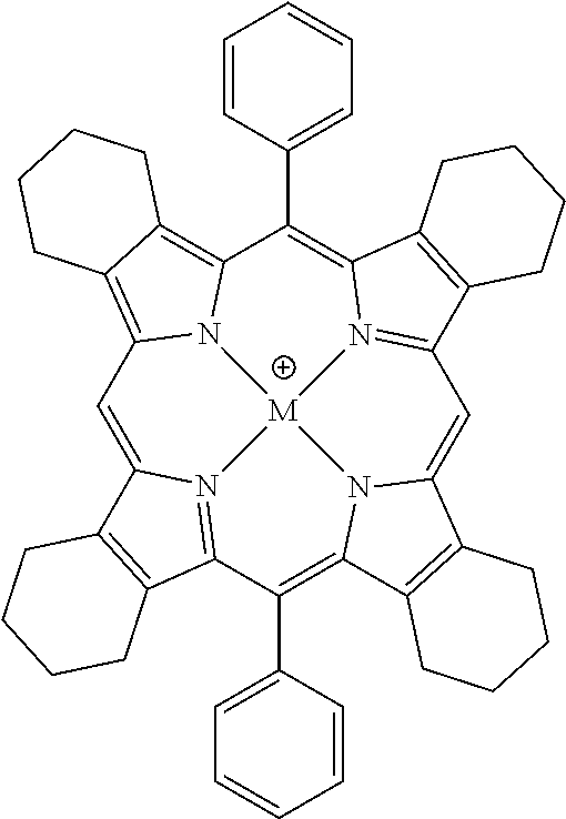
C1=C2N3=C(C(C4=CC=CC=C4)=C4N5C(=CC6=N7C(=C(C8=CC=CC=C8)C8=C9C(=C1N8[M]753)CCCC9)C1=C6CCCC1)C1=C4CCCC1)C1=C2CCCC1
